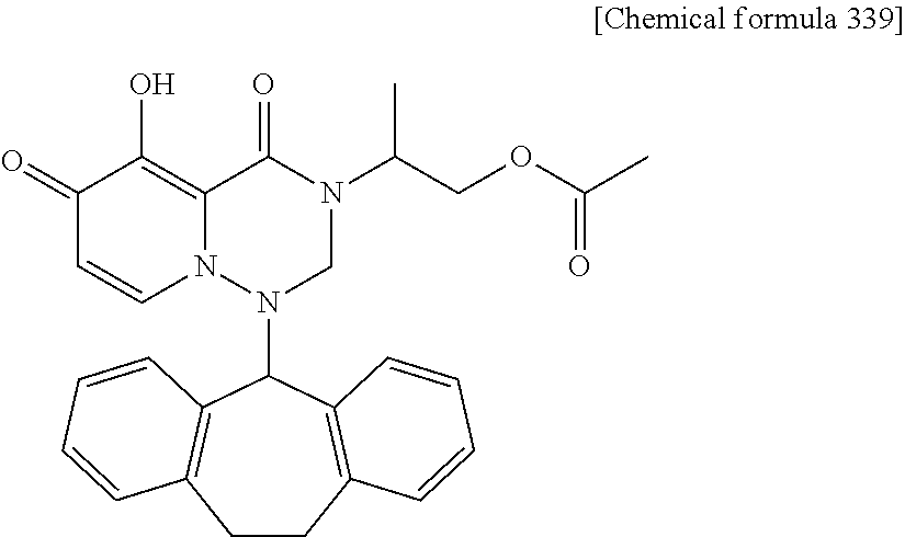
C1(=O)C=CN2C(=C1O)C(=O)N(C(COC(=O)C)C)CN2C1C2=C(CCC3=C1C=CC=C3)C=CC=C2
